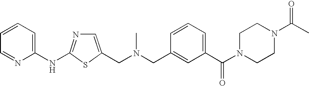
C1=C(CN(CC2=CC(C(N3CCN(C(C)=O)CC3)=O)=CC=C2)C)SC(NC2=CC=CC=N2)=N1
